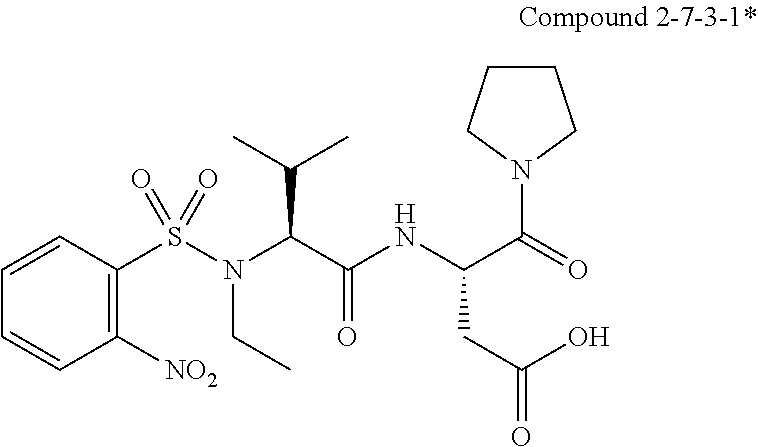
C1=CC([NO2])=C(S(N(C(C(NC(C(=O)N2CCCC2)CC(O)=O)=O)C(C)C)CC)(=O)=O)C=C1
